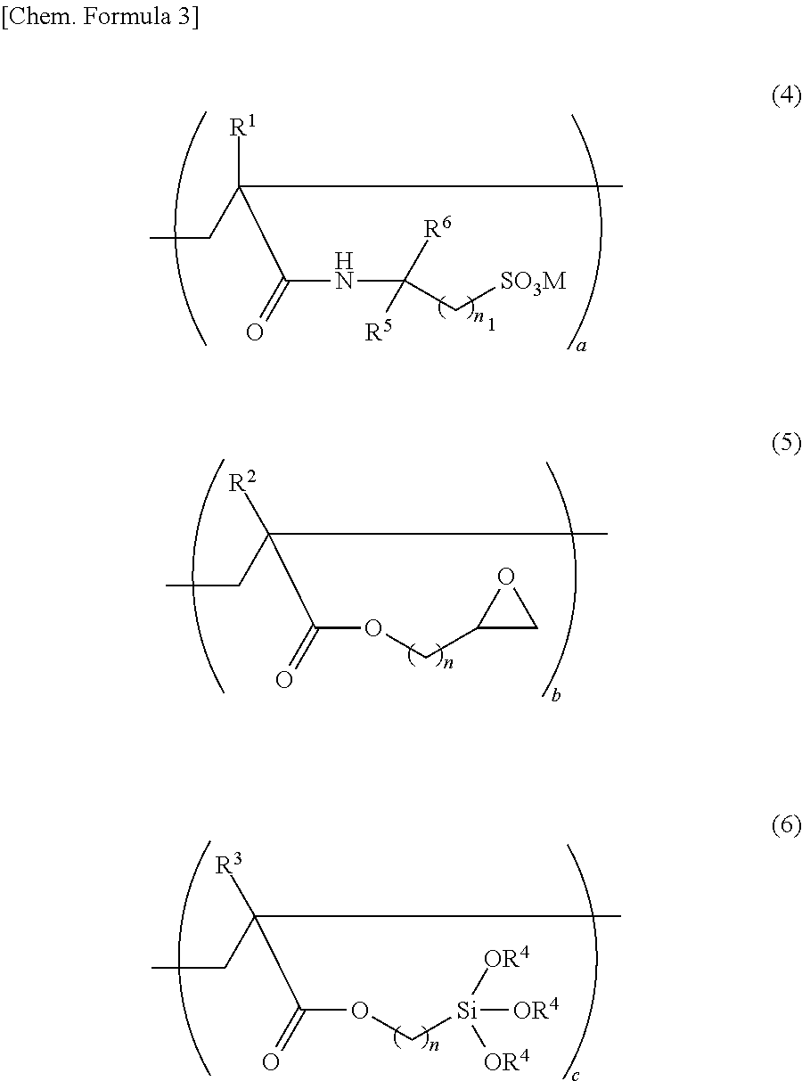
CCC(C)(C(=O)NC([R5])(C[SO3M])[R6])[R1].CCC(C)(C(=O)OCC1CO1)[R2].CCC(C)(C(=O)OC[Si]([OR4])([OR4])[OR4])[R3]
